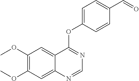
C1(OC)=C(OC)C=C2C(=C1)C(OC1=CC=C(C=O)C=C1)=NC=N2
